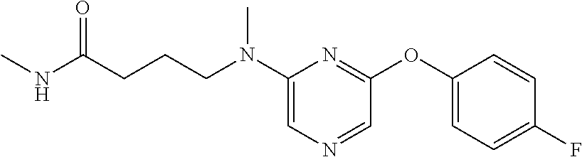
N(C(CCCN(C1=CN=CC(OC2=CC=C(F)C=C2)=N1)C)=O)C
